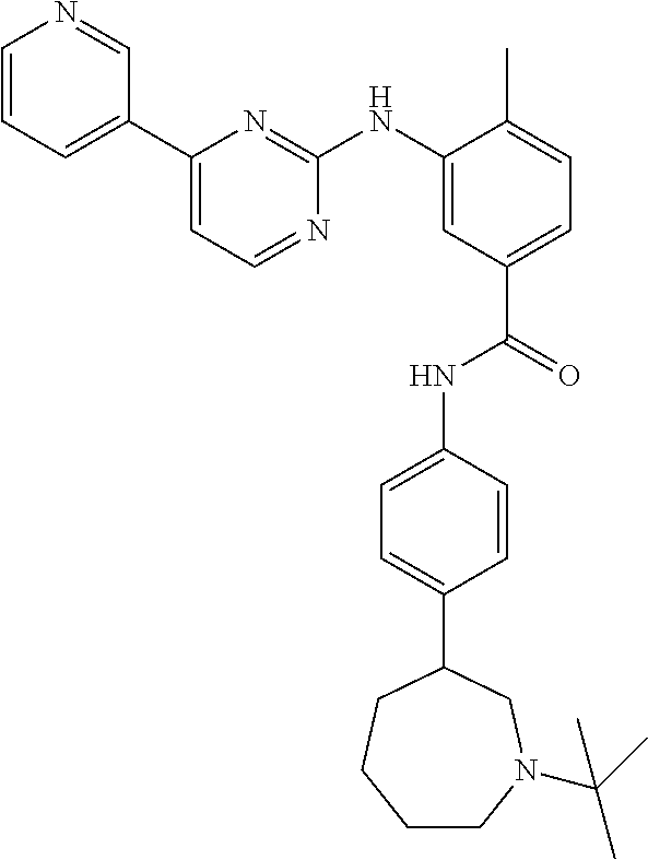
C1=CC=C(C2=CC=NC(NC3=CC(C(=O)NC4=CC=C(C5CN(C(C)(C)C)CCCC5)C=C4)=CC=C3C)=N2)C=N1
